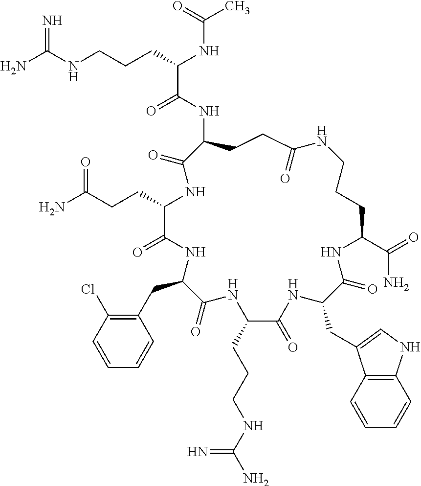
NC(NCCCC(NC(C)=O)C(=O)NC1CCC(=O)NCCCC(C(=O)N)NC(=O)C(CC2=CNC3=C2C=CC=C3)NC(=O)C(CCCNC(N)=N)NC(=O)C(CC2=C(Cl)C=CC=C2)NC(=O)C(CCC(N)=O)NC1=O)=N
